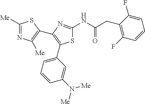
S1C(NC(CC2=C(F)C=CC=C2F)=O)=NC(C2=C([Me])N=C([Me])S2)=C1C1=CC=CC(N([Me])[Me])=C1
